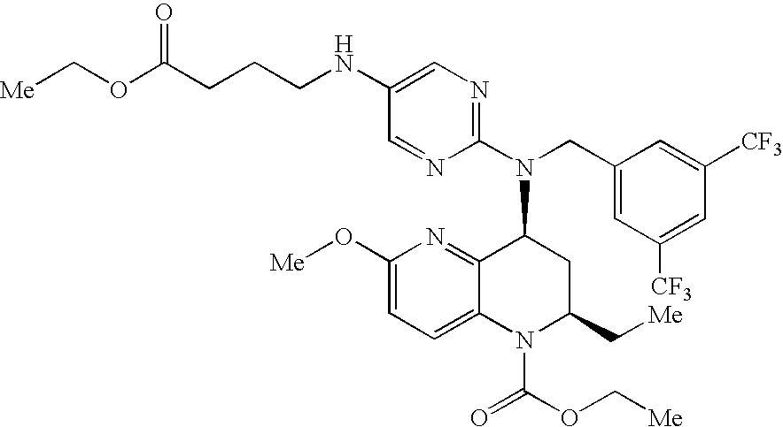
C1(NCCCC(OC[Me])=O)=CN=C(N(CC2=CC([CF3])=CC([CF3])=C2)C2C3=NC(O[Me])=CC=C3N(C(=O)OC[Me])C(C[Me])C2)N=C1
